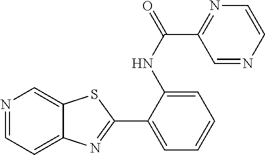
C1(C2=NC3=CC=NC=C3S2)=CC=CC=C1NC(C1=NC=CN=C1)=O
